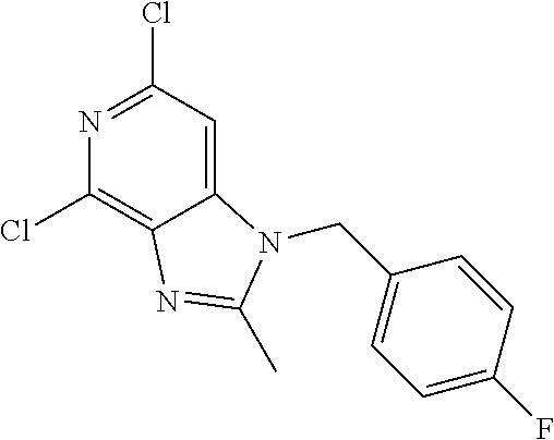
C1(Cl)=C2C(=CC(Cl)=N1)N(CC1=CC=C(F)C=C1)C(C)=N2
